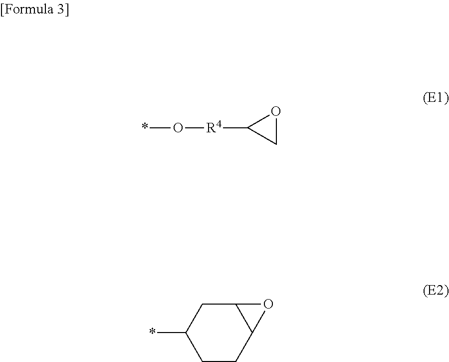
C1OC1[R4]O*.C12CC(*)CCC1O2
